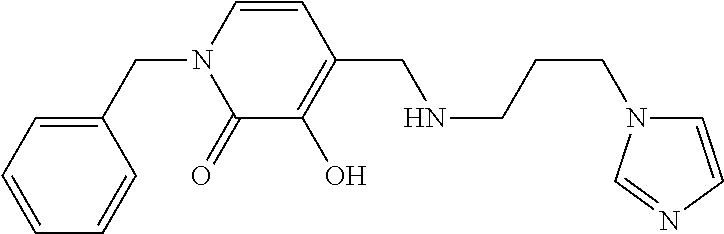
C1(CN2C(=O)C(O)=C(CNCCCN3C=CN=C3)C=C2)=CC=CC=C1
